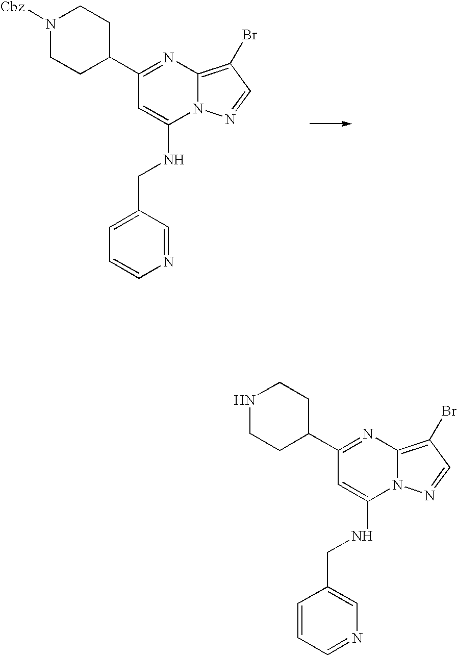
N1([Cbz])CCC(C2=NC3=C(Br)C=NN3C(NCC3=CC=CN=C3)=C2)CC1.N1CCC(C2=NC3=C(Br)C=NN3C(NCC3=CN=CC=C3)=C2)CC1
